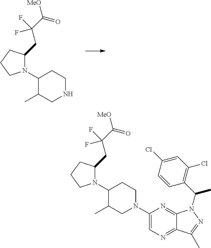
N1(C2C(C)CN(C3=CN=C4C(=N3)N(C(C)C3=C(Cl)C=C(Cl)C=C3)N=C4C)CC2)C(CC(C(=O)[MeO])(F)F)CCC1.N1(C2C(C)CNCC2)C(CC(C(=O)[MeO])(F)F)CCC1
